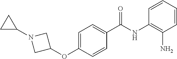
C1=CC=CC(N)=C1NC(C1=CC=C(OC2CN(C3CC3)C2)C=C1)=O
